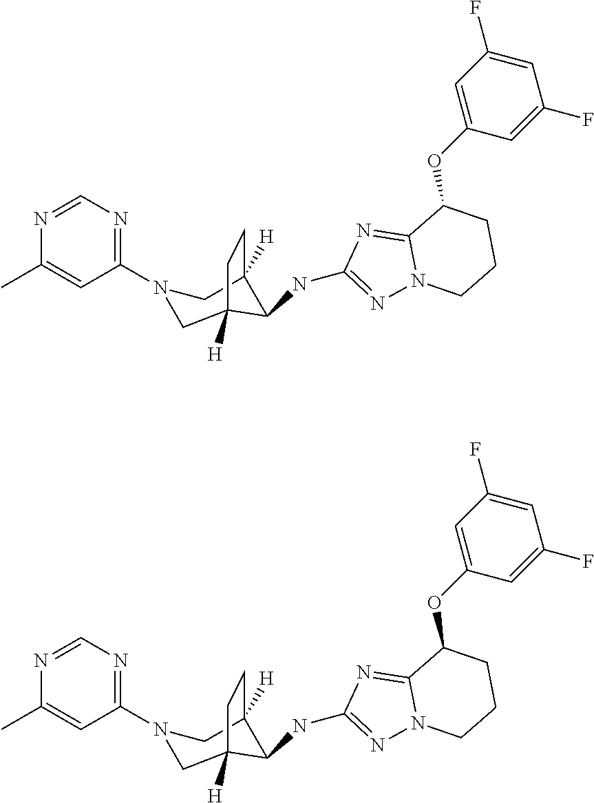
C1=NC(C)=CC(N2CC3([H])C(NC4=NN5C(=N4)C(OC4=CC(F)=CC(F)=C4)CCC5)C([H])(C2)CC3)=N1.C1=NC(C)=CC(N2CC3([H])C(NC4=NN5C(=N4)C(OC4=CC(F)=CC(F)=C4)CCC5)C([H])(C2)CC3)=N1
